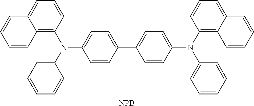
N(C1=CC=C(C2=CC=C(N(C3=CC=CC=C3)C3=C4C(=CC=C3)C=CC=C4)C=C2)C=C1)(C1=CC=CC=C1)C1=C2C(=CC=C1)C=CC=C2.[NPB]
